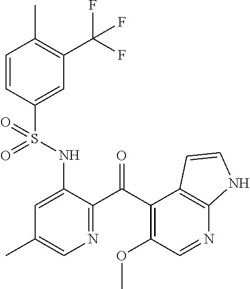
C1=CC(S(NC2=CC(C)=CN=C2C(C2=C(OC)C=NC3=C2C=CN3)=O)(=O)=O)=CC(C(F)(F)F)=C1C
